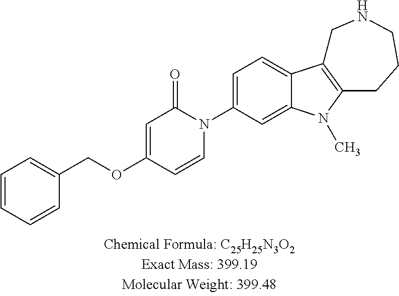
C1=CC=CC(COC2=CC(=O)N(C3=CC=C4C(=C3)N(C)C3=C4CNCCC3)C=C2)=C1
